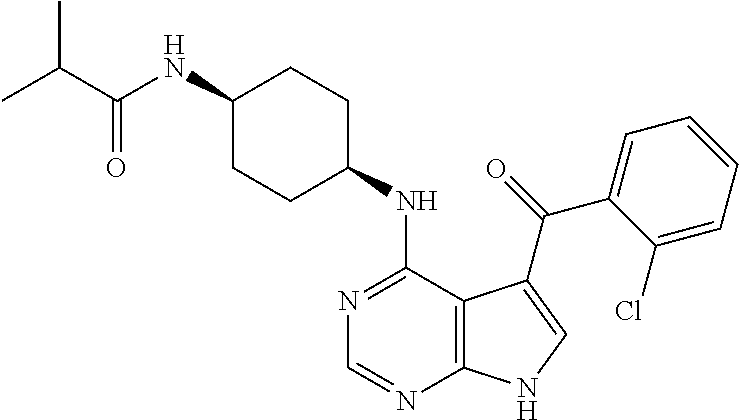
C1(NC(=O)C(C)C)CCC(NC2=NC=NC3=C2C(C(=O)C2=CC=CC=C2Cl)=CN3)CC1
